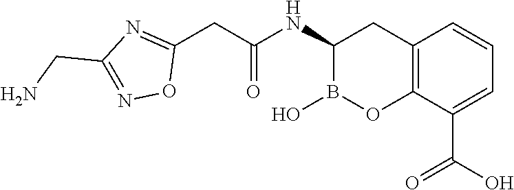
C12=C(C(C(O)=O)=CC=C1)OB(O)C(NC(CC1=NC(CN)=NO1)=O)C2
